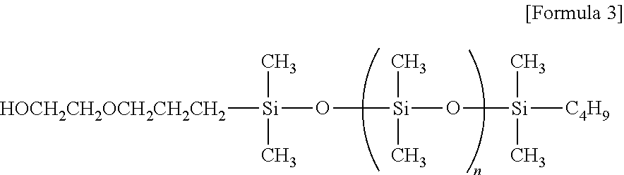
O([Si](C)(C)O[Si](C)(C)[C4H9])[Si](C)(C)[HOCH2CH2OCH2CH2CH2]
